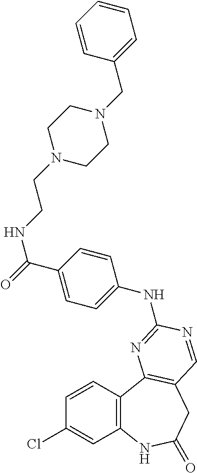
C1(Cl)=CC2=C(C=C1)C1=C(CC(=O)N2)C=NC(NC2=CC=C(C(=O)NCCN3CCN(CC4=CC=CC=C4)CC3)C=C2)=N1
